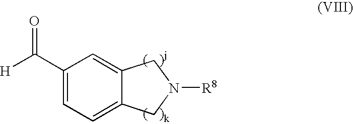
C(C1=CC=C2C(=C1)CN([R8])C2)([H])=O
